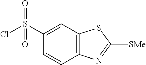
C1(S(Cl)(=O)=O)=CC2=C(C=C1)N=C([SMe])S2
